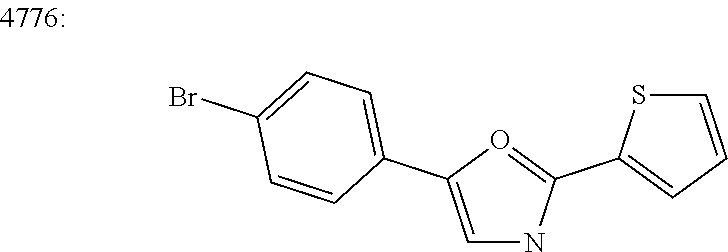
C1=C(C2=CC=C(Br)C=C2)O=C(C2=CC=CS2)N1
